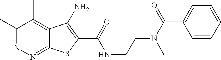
C1(C)=NN=C2C(=C1C)C(N)=C(C(=O)NCCN(C(=O)C1=CC=CC=C1)C)S2
